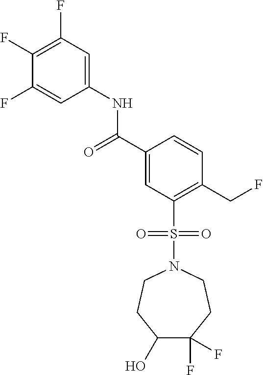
C(C1=CC(S(N2CCC(F)(F)C(O)CC2)(=O)=O)=C(CF)C=C1)(=O)NC1=CC(F)=C(F)C(F)=C1
